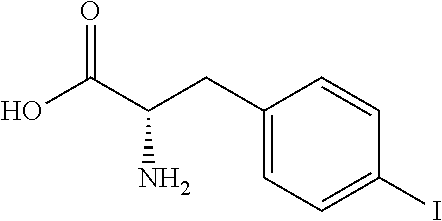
C1(CC(C(O)=O)N)=CC=C(I)C=C1
